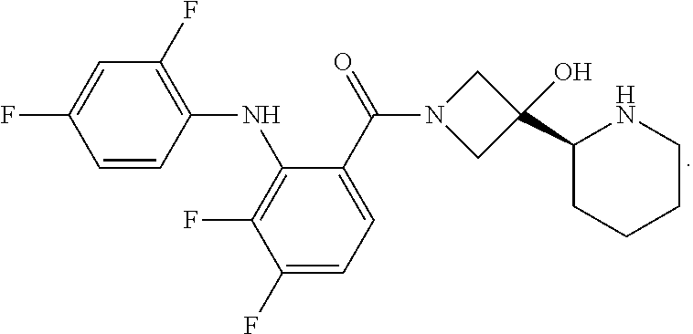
C1=CC(NC2=C(F)C(F)=CC=C2C(=O)N2CC(O)(C3CCCCN3)C2)=C(F)C=C1F
